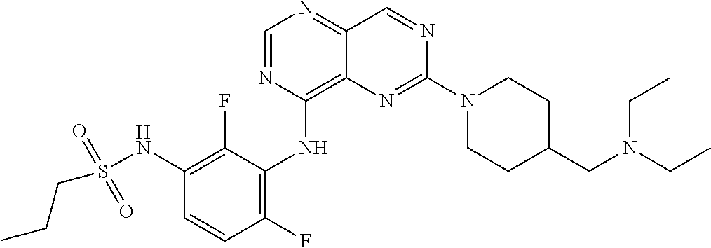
C1=NC(NC2=C(F)C=CC(NS(CCC)(=O)=O)=C2F)=C2C(=N1)C=NC(N1CCC(CN(CC)CC)CC1)=N2
